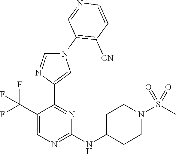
N1(C2=C([CN])C=CN=C2)C=NC(C2=NC(NC3CCN(S(C)(=O)=O)CC3)=NC=C2C(F)(F)F)=C1
